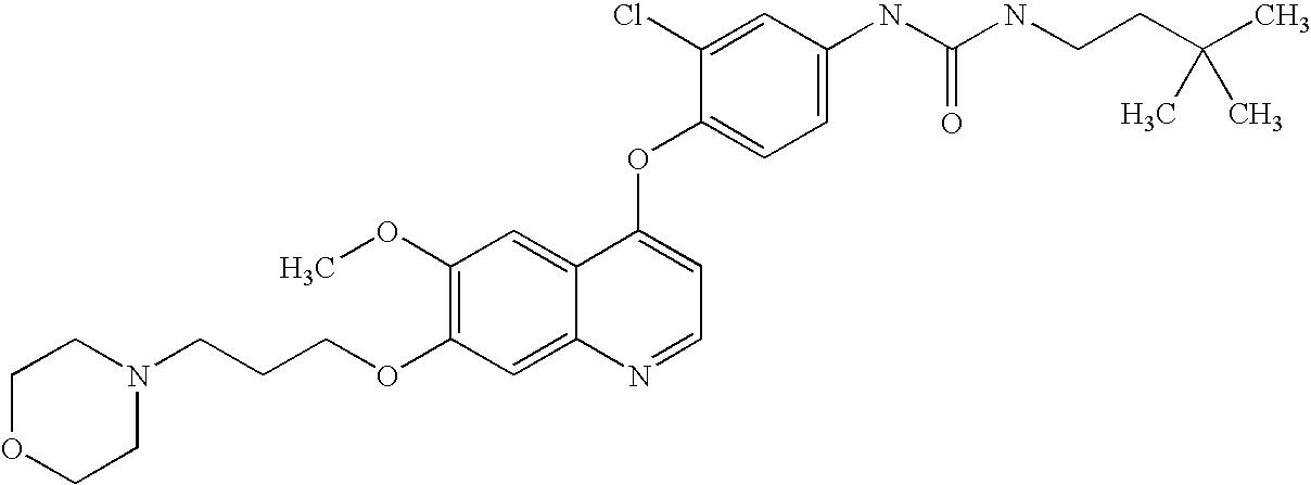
C(CCOC1=C(OC)C=C2C(=C1)N=CC=C2OC1=CC=C(NC(NCCC(C)(C)C)=O)C=C1Cl)N1CCOCC1
